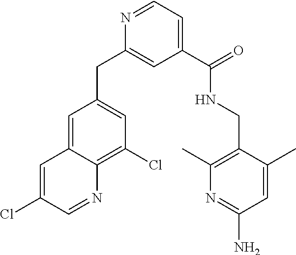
C1=C(Cl)C=NC2=C(Cl)C=C(CC3=CC(C(NCC4=C(C)N=C(N)C=C4C)=O)=CC=N3)C=C12
